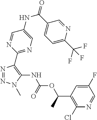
N1=NN(C)C(NC(OC(C2=C(Cl)N=CC(F)=C2)C)=O)=C1C1=NC=C(NC(=O)C2=CC=C(C(F)(F)F)N=C2)C=N1
